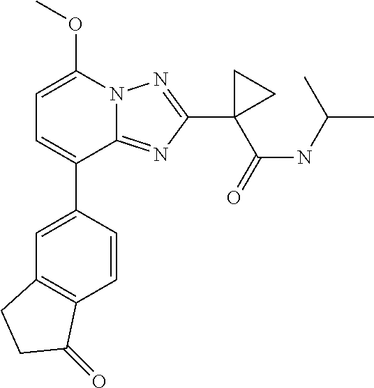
C1=C(OC)N2C(=NC(C3(C(NC(C)C)=O)CC3)=N2)C(C2=CC3=C(C=C2)C(=O)CC3)=C1
